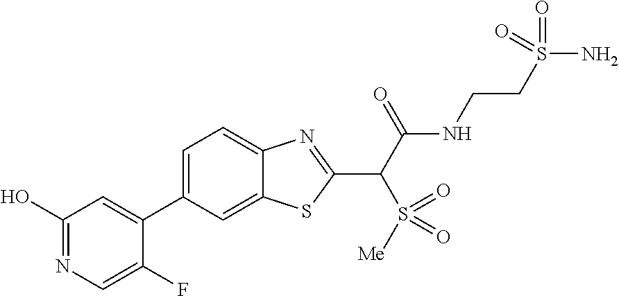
C1=C(C2=CC(O)=NC=C2F)C=C2C(=C1)N=C(C(C(NCCS(N)(=O)=O)=O)S([Me])(=O)=O)S2
